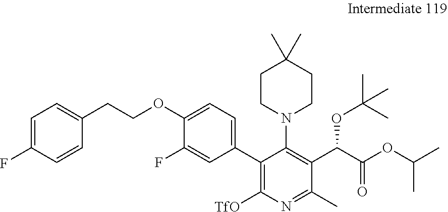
C1(OCCC2=CC=C(F)C=C2)=CC=C(C2=C([TfO])N=C(C)C(C(C(OC(C)C)=O)OC(C)(C)C)=C2N2CCC(C)(C)CC2)C=C1F
